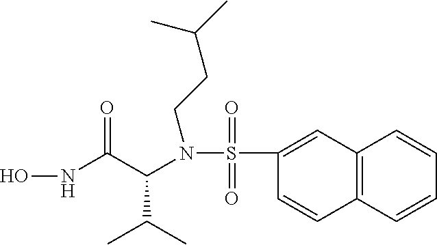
ONC(C(C(C)C)N(S(=O)(=O)C1=CC2=C(C=CC=C2)C=C1)CCC(C)C)=O
